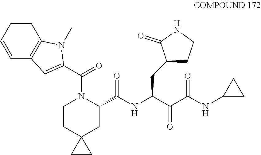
C1=CC2=C(C=C1)C=C(C(N1C(C(=O)NC(CC3CCNC3=O)C(=O)C(=O)NC3CC3)CC3(CC1)CC3)=O)N2C
